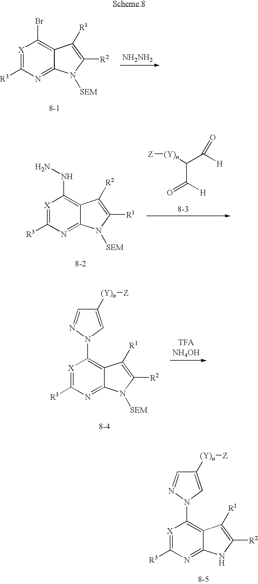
[X]1=C([R3])N=C2C(=C1Br)C([R1])=C([R2])N2[SEM].[NH2NH2].[X]1=C([R3])N=C2C(=C1NN)C([R2])=C([R1])N2[SEM].C(=O)([H])C(C([H])=O)[(Y)n][Z].[X]1=C([R3])N=C2C(=C1N1C=C([(Y)n][Z])C=N1)C([R1])=C([R2])N2[SEM].[X]1=C([R3])N=C2C(=C1N1C=C([(Y)n][Z])C=N1)C([R1])=C([R2])N2
